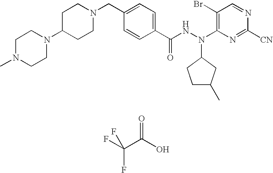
C1=NC([CN])=NC(N(NC(C2=CC=C(CN3CCC(N4CCN(C)CC4)CC3)C=C2)=O)C2CC(C)CC2)=C1Br.FC(C(O)=O)(F)F
